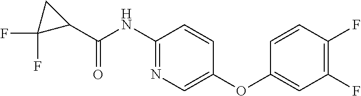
C1(C(NC2=NC=C(OC3=CC(F)=C(F)C=C3)C=C2)=O)CC1(F)F
